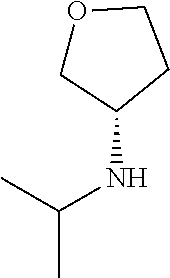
O1CC(NC(C)C)CC1
